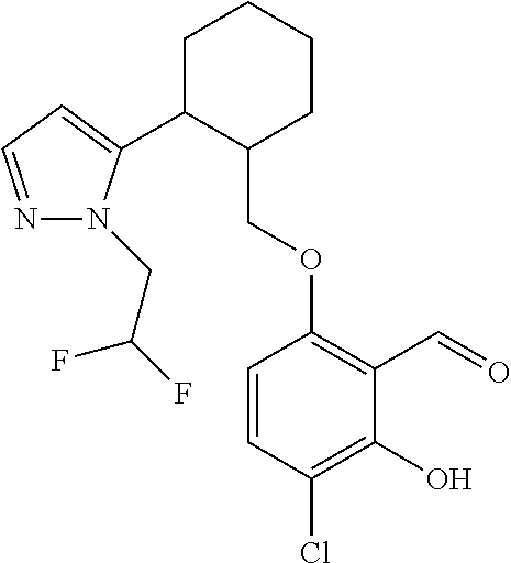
C1C(C2=CC=NN2CC(F)F)C(COC2=C(C=O)C(O)=C(Cl)C=C2)CCC1
